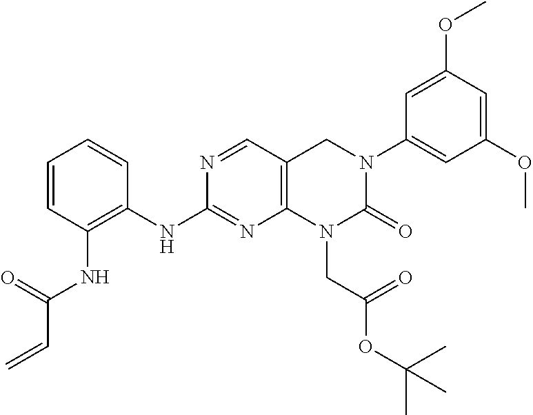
C1(NC2=C(NC(C=C)=O)C=CC=C2)=NC2=C(C=N1)CN(C1=CC(OC)=CC(OC)=C1)C(=O)N2CC(OC(C)(C)C)=O
